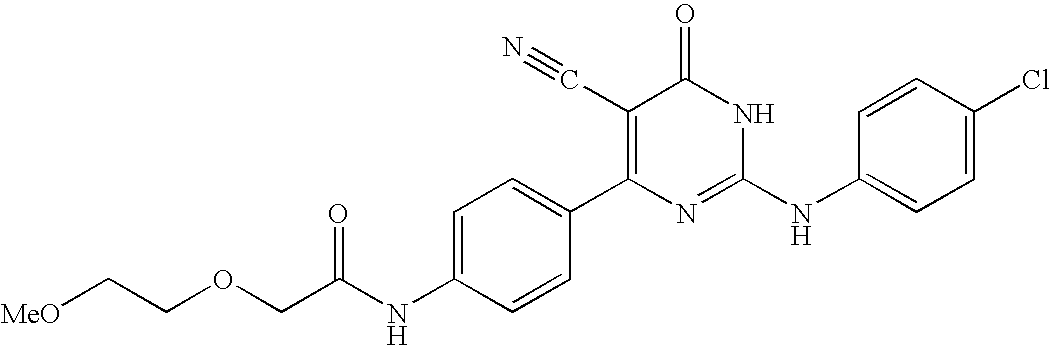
C1=CC(C2=C(C#N)C(=O)NC(NC3=CC=C(Cl)C=C3)=N2)=CC=C1NC(COCC[MeO])=O
